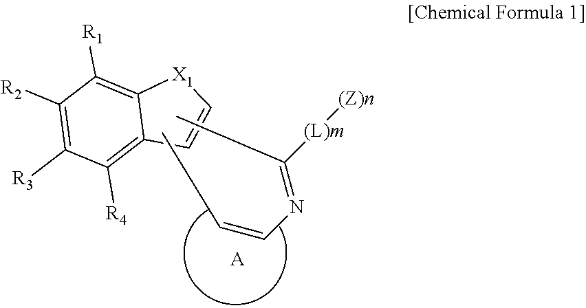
C1([R2])=C([R3])C([R4])=C2C(=C1[R1])[X1]C=C2.C(=CN=C(C)[(L)m][(Z)n])C.[A]
